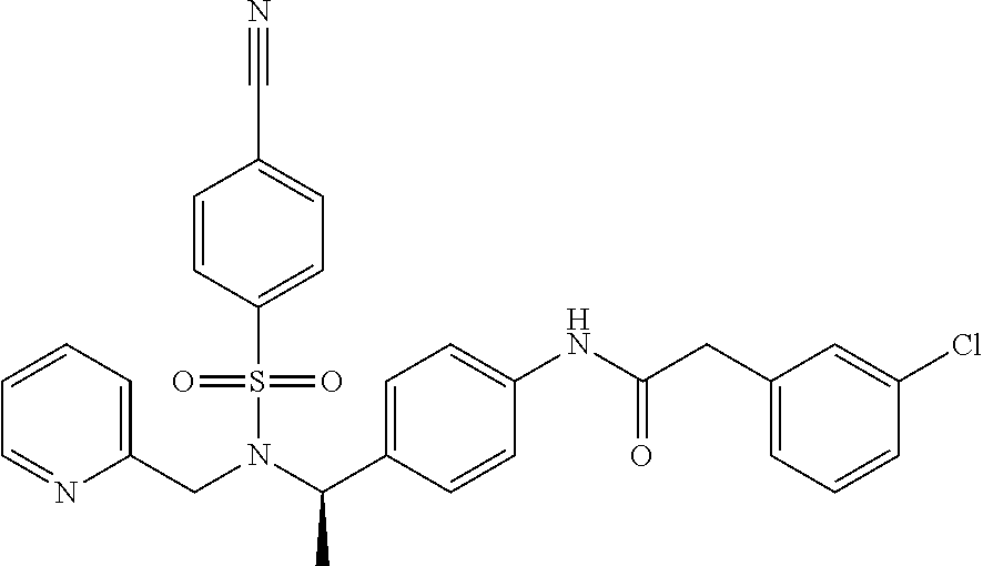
C1(CN(C(C2=CC=C(NC(=O)CC3=CC=CC(Cl)=C3)C=C2)C)S(=O)(=O)C2=CC=C(C#N)C=C2)=CC=CC=N1
